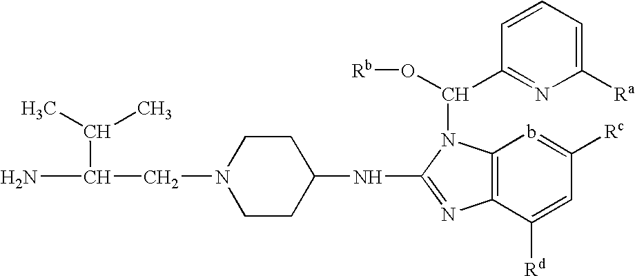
NC(CN1CCC(NC2=NC3=C(N2C(C2=NC([Ra])=CC=C2)O[Rb])b=C([Rc])C=C3[Rd])CC1)C(C)C
